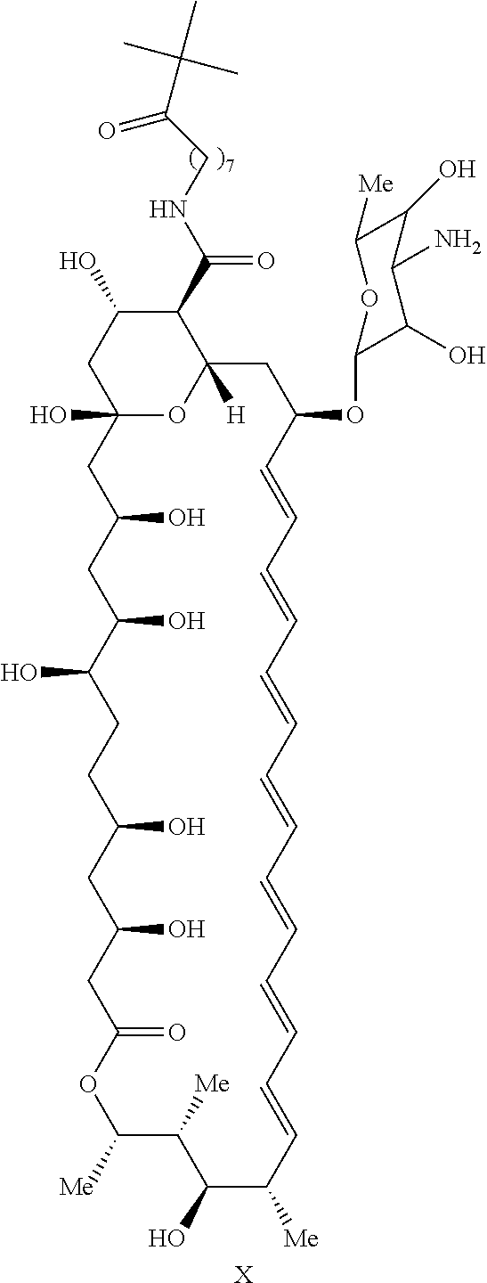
[Me]C1OC(=O)CC(O)CC(O)CCC(O)C(O)CC(O)CC2(O)OC([H])(CC(OC3C(O)C(N)C(O)C([Me])O3)C=CC=CC=CC=CC=CC=CC=CC([Me])C(O)C1[Me])C(C(NCC(C(C)(C)C)=O)=O)C(O)C2.[X]
